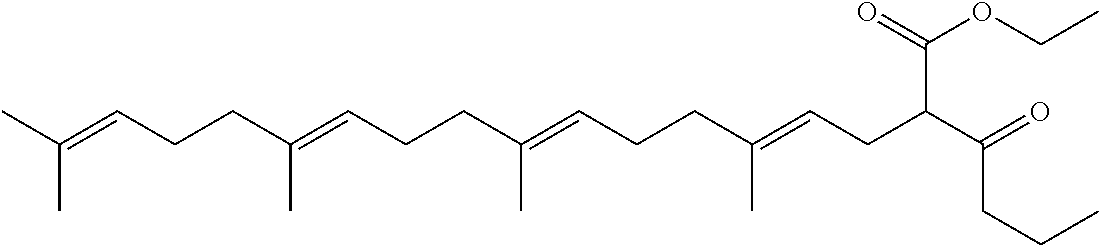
C(C=C(CCC=C(CCC=C(CCC=C(C)C)C)C)C)C(C(=O)CCC)C(OCC)=O
